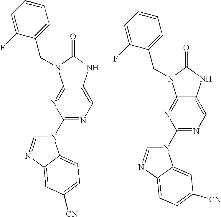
C12=NC(N3C=NC4=CC([CN])=CC=C34)=NC=C1NC(=O)N2CC1=CC=CC=C1F.C12=NC(N3C=NC4=CC=C([CN])C=C34)=NC=C1NC(=O)N2CC1=CC=CC=C1F
